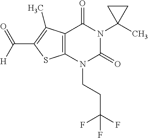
C12=C(N(CCC(F)(F)F)C(=O)N(C3(C)CC3)C1=O)SC(C(=O)[H])=C2C
